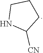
C1C([CN])NCC1
